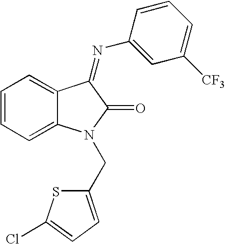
C1=CC=C2C(=C1)C(=NC1=CC([CF3])=CC=C1)C(=O)N2CC1=CC=C(Cl)S1
